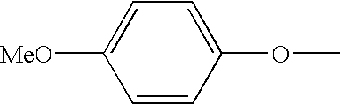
C1=CC(OC)=CC=C1[MeO]
